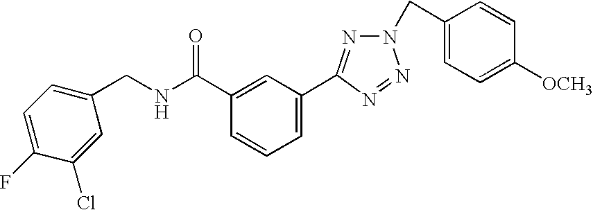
C1(C(NCC2=CC=C(F)C(Cl)=C2)=O)=CC(C2=NN(CC3=CC=C([OCH3])C=C3)N=N2)=CC=C1
